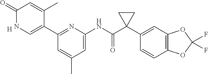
C1(=O)NC=C(C2=NC(NC(C3(C4=CC5=C(C=C4)OC(F)(F)O5)CC3)=O)=CC(C)=C2)C(C)=C1.[H]
